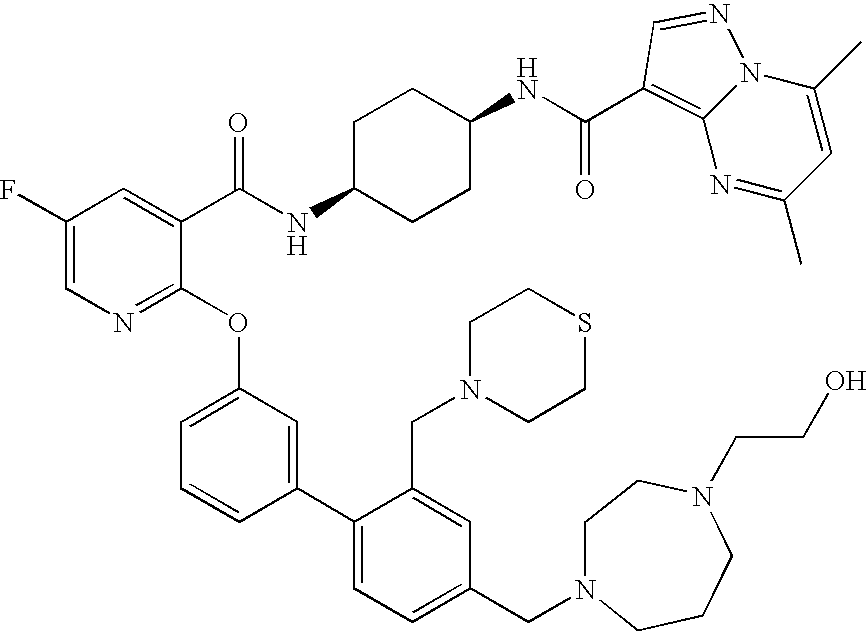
C(NC1CCC(NC(C2=CC(F)=CN=C2OC2=CC=CC(C3=CC=C(CN4CCN(CCO)CCC4)C=C3CN3CCSCC3)=C2)=O)CC1)(=O)C1=C2N=C(C)C=C(C)N2N=C1
